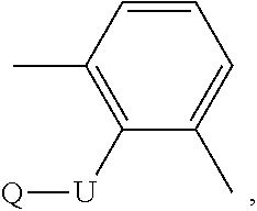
C1(C)=C([U][Q])C(C)=CC=C1
